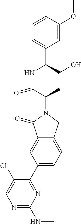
C(N1C(=O)C2=CC(C3=NC(NC)=NC=C3Cl)=CC=C2C1)(C(=O)NC(CO)C1=CC=CC(OC)=C1)C
